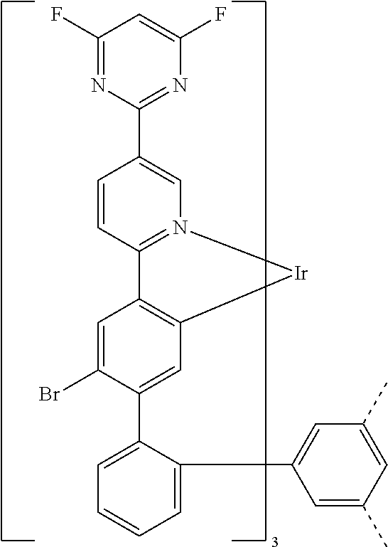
C1(F)=NC(C2=CN3=C(C=C2)C2=C(C=C(C4=CC=CC=C4C4=CC(C)=CC(C)=C4)C(Br)=C2)[Ir]3)=NC(F)=C1
